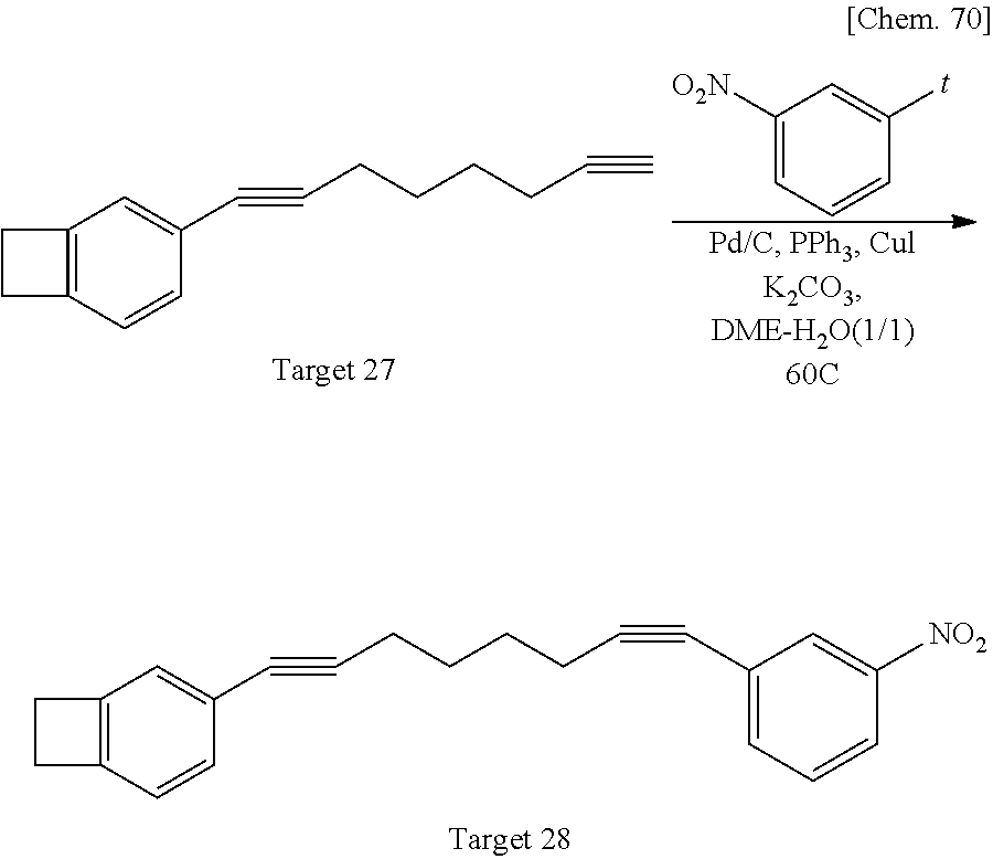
C1CC2=C1C=C(C#CCCCCC#CC1=CC=CC([NO2])=C1)C=C2.C1CC2=C1C=C(C#CCCCCC#C)C=C2.C1([O2N])=CC=CC([t])=C1
